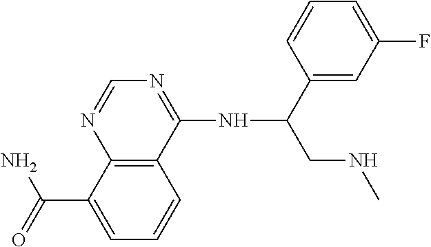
C12=C(C(NC(CNC)C3=CC(F)=CC=C3)=NC=N1)C=CC=C2C(=O)N
